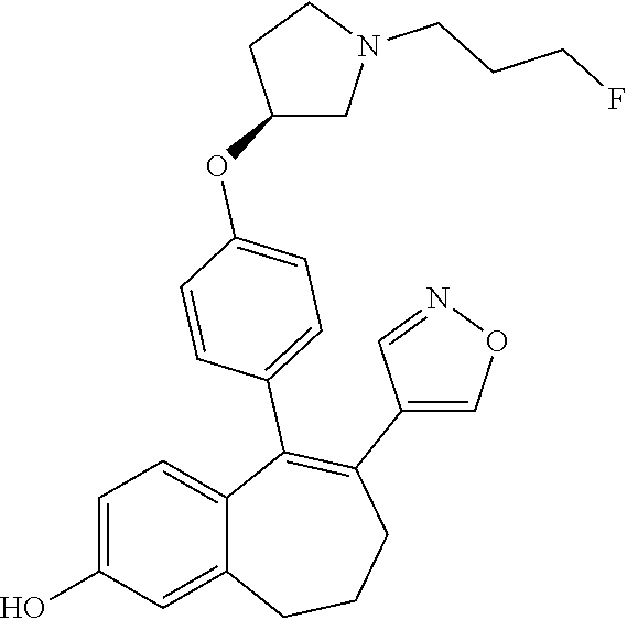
C1=C(O)C=C2C(=C1)C(C1=CC=C(OC3CN(CCCF)CC3)C=C1)=C(C1=CON=C1)CCC2
